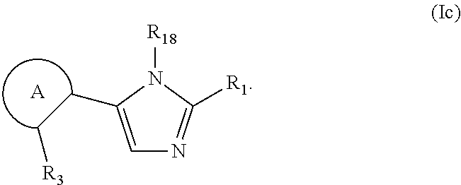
C1=C(CC[R3])N([R18])C([R1])=N1.[A]
